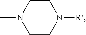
C1CN(C)CCN1[R]
